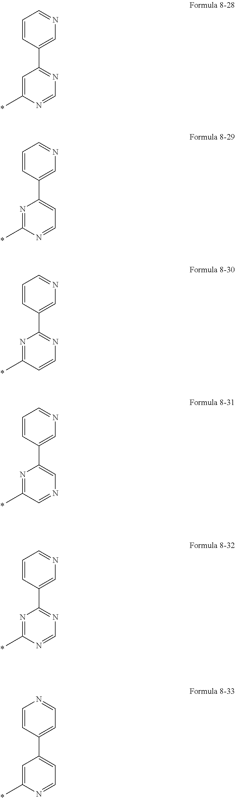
C1=C(C)N=CN=C1C1=CN=CC=C1.N1=C(C)N=CC=C1C1=CN=CC=C1.N1=C(C)C=CN=C1C1=CN=CC=C1.N1=C(C)C=NC=C1C1=CN=CC=C1.N1=C(C)N=CN=C1C1=CN=CC=C1.C1=C(C)N=CC=C1C1=CC=NC=C1
